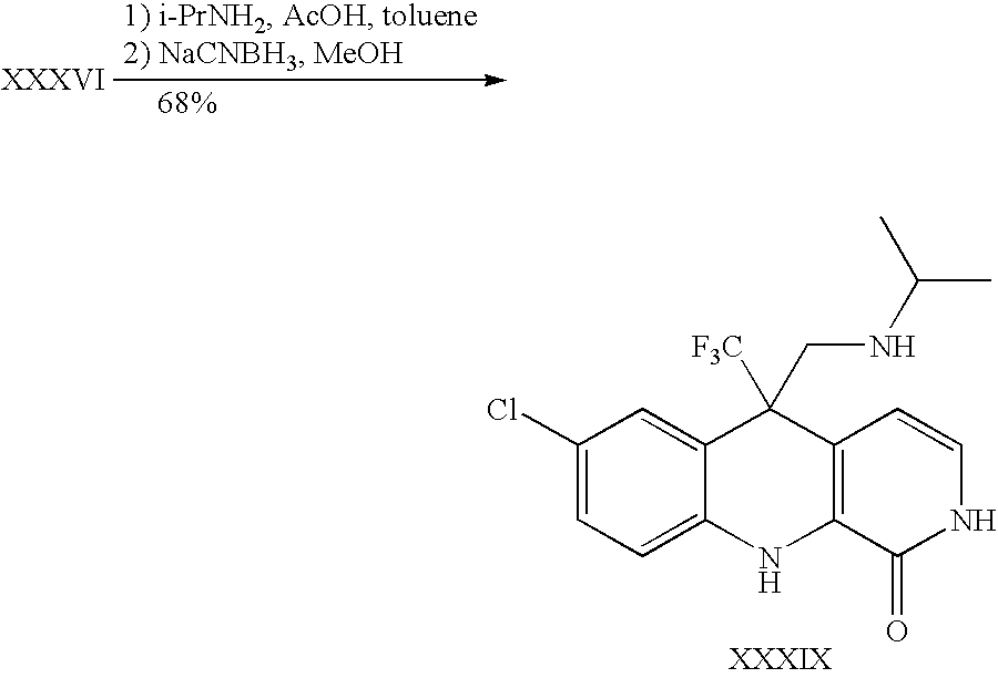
C1(Cl)=CC=C2C(=C1)C([F3C])(CNC(C)C)C1=C(N2)C(=O)NC=C1
